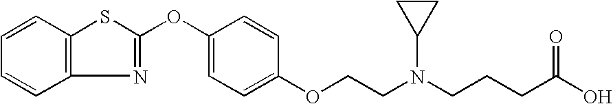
C1=CC2=C(C=C1)SC(OC1=CC=C(OCCN(CCCC(O)=O)C3CC3)C=C1)=N2
